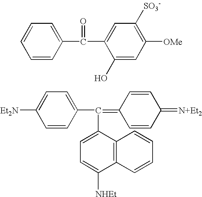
C1=CC(C(C2=CC([SO3-])=C([OMe])C=C2O)=O)=CC=C1.C1=CC(C(C2=CC=C([NHEt])C3=C2C=CC=C3)=C2C=CC(=[N+Et2])C=C2)=CC=C1[Et2N]
